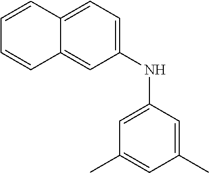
C1(NC2=CC(C)=CC(C)=C2)=CC=C2C(=C1)C=CC=C2
